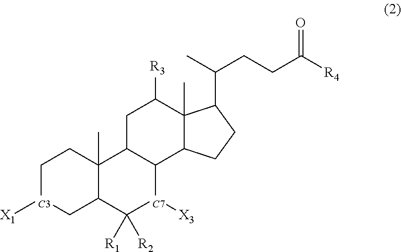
C1[C3]([X1])CC2C(C)(C1)C1C([C7]([X3])C2([R1])[R2])C2C(C)(C([R3])C1)C(C(C)CCC([R4])=O)CC2
